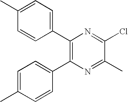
C1(C2=C(C3=CC=C(C)C=C3)N=C(C)C(Cl)=N2)=CC=C(C)C=C1
